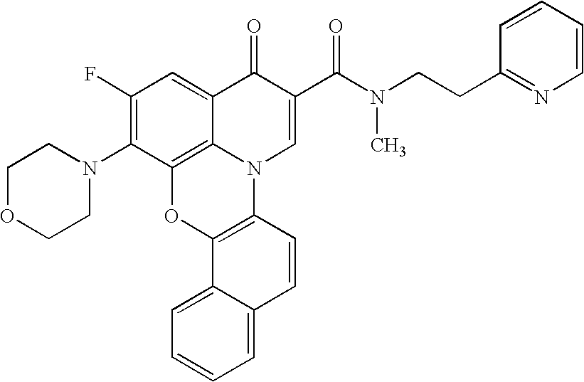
C12=C3C(=CC(F)=C1N1CCOCC1)C(=O)C(C(=O)N(C)CCC1=NC=CC=C1)=CN3C1=C(O2)C2=CC=CC=C2C=C1
